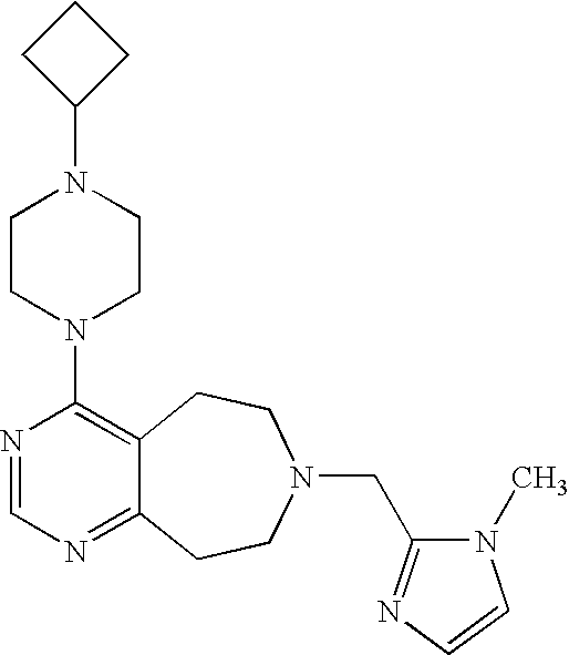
C1CC(N2CCN(C3=C4C(=NC=N3)CCN(CC3=NC=CN3C)CC4)CC2)C1
